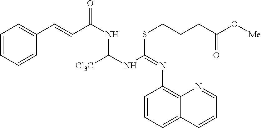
C1=CC=CC(C=CC(NC(NC(SCCCC(O[Me])=O)=NC2=C3C(=CC=C2)C=CC=N3)[Cl3C])=O)=C1
